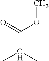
CC(C)C(=O)OC
